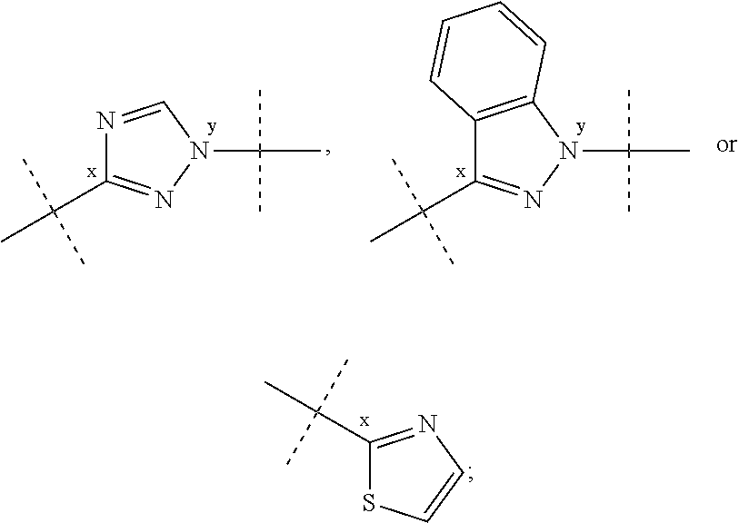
N1=CN(C(C)(C)C)N=C1C(C)(C)C.C12=C(N(C(C)(C)C)N=C1C(C)(C)C)C=CC=C2.C1(C(C)(C)C)=NC=CS1
